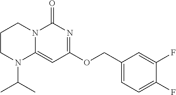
C1CN(C(C)C)C2=CC(OCC3=CC=C(F)C(F)=C3)=NC(=O)N2C1
